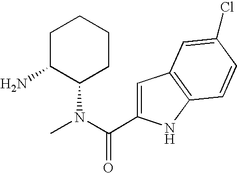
C1C(N)C(N(C(=O)C2=CC3=C(N2)C=CC(Cl)=C3)C)CCC1
